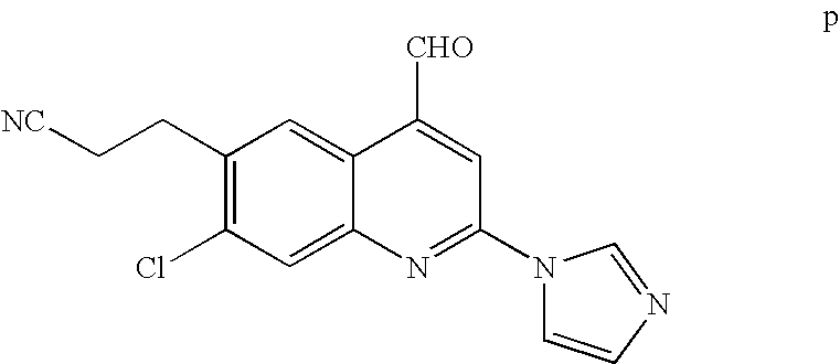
C1(CC[NC])=C(Cl)C=C2C(=C1)C([CHO])=CC(N1C=CN=C1)=N2
